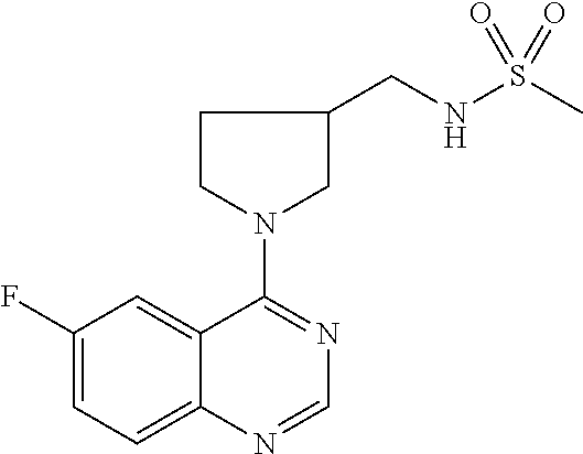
C1(F)=CC=C2C(=C1)C(N1CC(CNS(C)(=O)=O)CC1)=NC=N2
